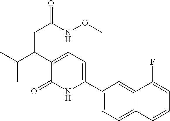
C1(C2=CC=C(C(C(C)C)CC(=O)NOC)C(=O)N2)=CC=C2C(=C1)C(F)=CC=C2
